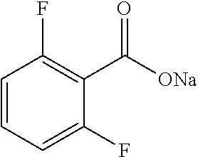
C1=CC=C(F)C(C([ONa])=O)=C1F
